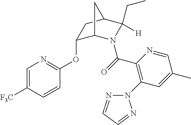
C1=C([F3C])C=CC(OC2C3N(C(=O)C4=C(N5N=CC=N5)C=C(C)C=N4)C([H])(CC)C(C2)C3)=N1
